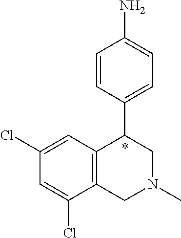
C12=C(C=C(Cl)C=C1Cl)C(C1=CC=C(N)C=C1)CN(C)C2
